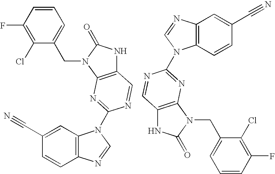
C12=C(N(CC3=CC=CC(F)=C3Cl)C(=O)N1)N=C(N1C3=C(N=C1)C=CC(C#N)=C3)N=C2.C12=C(N(CC3=CC=CC(F)=C3Cl)C(=O)N1)N=C(N1C3=C(N=C1)C=C(C#N)C=C3)N=C2
